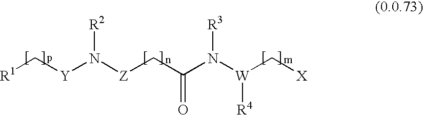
[R1]C[Y]N([Z]CC(N([W](C[X])[R4])[R3])=O)[R2]
